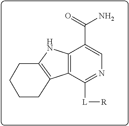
C12=C(C([L][R])=NC=C1C(=O)N)C1=C(N2)CCCC1
